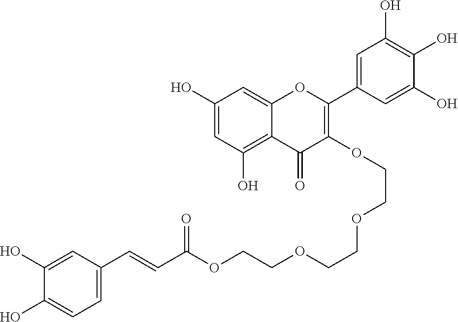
C1(O)=CC(O)=C2C(=C1)OC(C1=CC(O)=C(O)C(O)=C1)=C(OCCOCCOCCOC(C=CC1=CC=C(O)C(O)=C1)=O)C2=O
